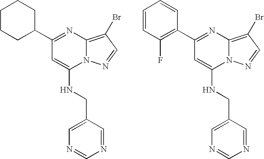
C1(C2CCCCC2)=NC2=C(Br)C=NN2C(NCC2=CN=CN=C2)=C1.C1(C2=C(F)C=CC=C2)=NC2=C(Br)C=NN2C(NCC2=CN=CN=C2)=C1
